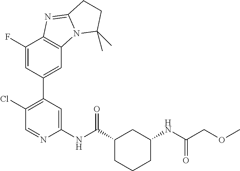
C1(NC(C2CCCC(NC(COC)=O)C2)=O)=CC(C2=CC3=C(C(F)=C2)N=C2N3C(C)(C)CC2)=C(Cl)C=N1
